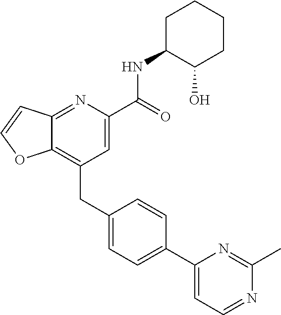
C12=C(CC3=CC=C(C4=CC=NC(C)=N4)C=C3)C=C(C(NC3C(O)CCCC3)=O)N=C1C=CO2
